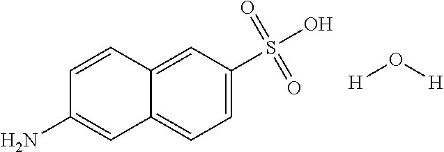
C12=CC(S(O)(=O)=O)=CC=C1C=C(N)C=C2.[H]O[H]
